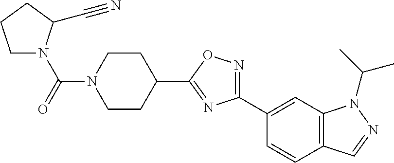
C1N(C(N2CCC(C3=NC(C4=CC5=C(C=C4)C=NN5C(C)C)=NO3)CC2)=O)C(C#N)CC1
